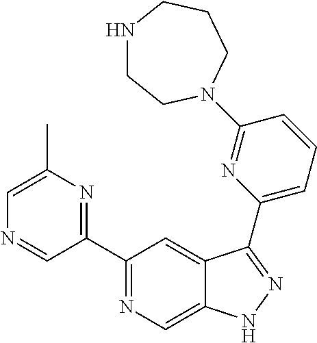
C1(C2=NC=C3C(=C2)C(C2=CC=CC(N4CCNCCC4)=N2)=NN3)=NC(C)=CN=C1
